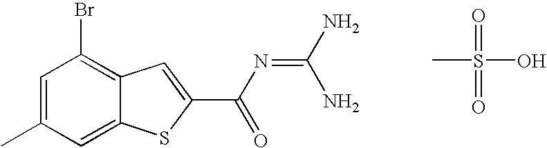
BrC1=C2C(=CC(C)=C1)SC(C(N=C(N)N)=O)=C2.CS(=O)(=O)O
